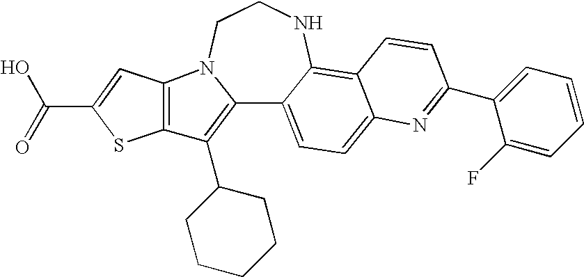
C12=C(C3CCCCC3)C3=C(N1CCNC1=C4C(=CC=C21)N=C(C1=CC=CC=C1F)C=C4)C=C(C(O)=O)S3
